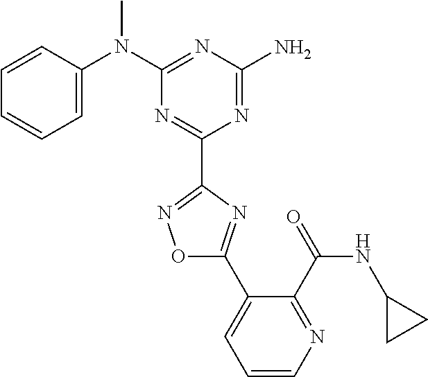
C1=CC(N(C2=NC(N)=NC(C3=NOC(C4=CC=CN=C4C(NC4CC4)=O)=N3)=N2)C)=CC=C1
